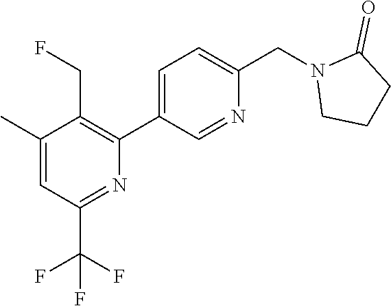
C1(C)=CC(C(F)(F)F)=NC(C2=CC=C(CN3CCCC3=O)N=C2)=C1CF
